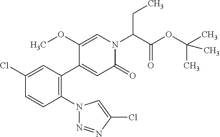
C1(Cl)=CC(C2=CC(=O)N(C(C(OC(C)(C)C)=O)CC)C=C2OC)=C(N2N=NC(Cl)=C2)C=C1
